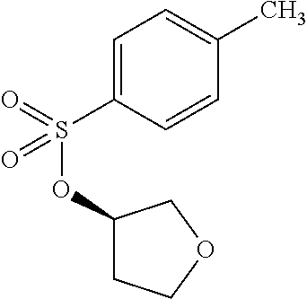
S(OC1CCOC1)(C1=CC=C(C)C=C1)(=O)=O
